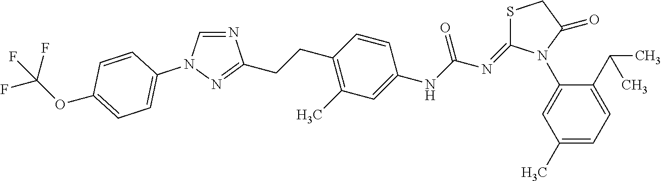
C1(N2C(=NC(NC3=CC(C)=C(CCC4=NN(C5=CC=C(OC(F)(F)F)C=C5)C=N4)C=C3)=O)SCC2=O)=CC(C)=CC=C1C(C)C
